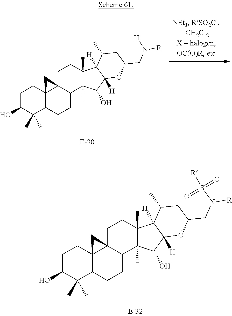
C1C(O)C(C)(C)C2C3(C1)C1(C(CC2)C2(C)C(C)(CC1)C1([H])C([H])(C2O)OC(CN([R])[H])CC1C)C3.C1C(O)C(C)(C)C2C3(C1)C1(C(CC2)C2(C)C(C)(CC1)C1([H])C([H])(C2O)OC(CN([R])S(=O)(=O)[R])CC1C)C3
